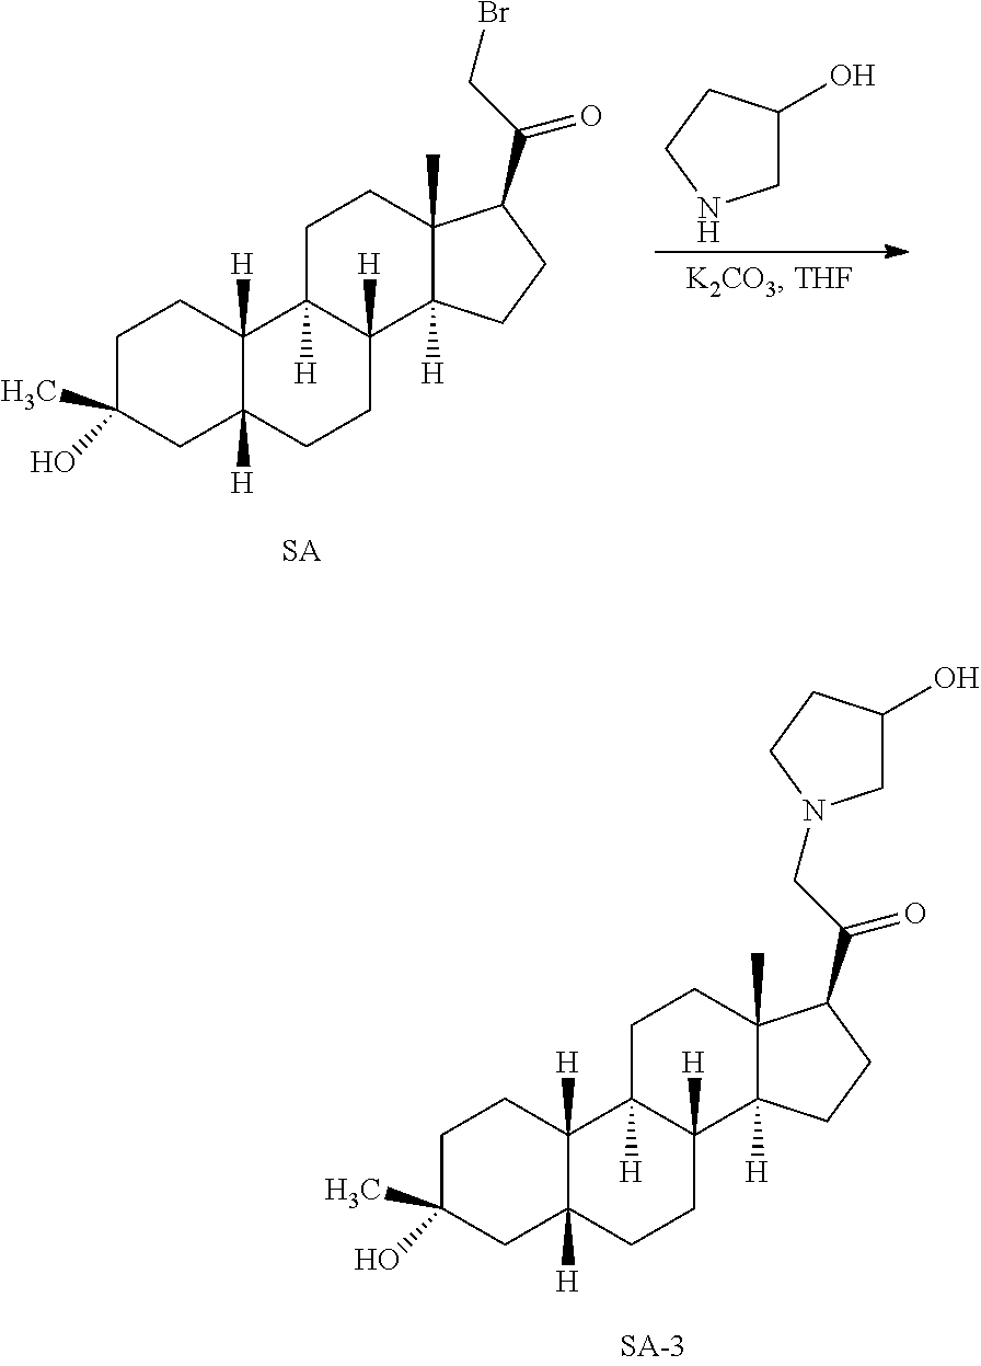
C1C(O)(C)CC2([H])C([H])(C1)C1([H])C([H])(CC2)C2([H])C(C)(CC1)C(C(CBr)=O)CC2.C1C(O)CCN1.C1C(O)(C)CC2([H])C([H])(C1)C1([H])C([H])(CC2)C2([H])C(C)(CC1)C(C(CN1CC(O)CC1)=O)CC2
